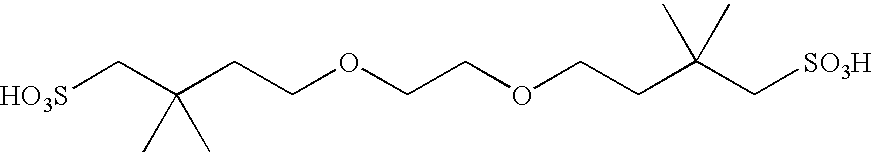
[HO3S]CC(CCOCCOCCC(C[SO3H])(C)C)(C)C
